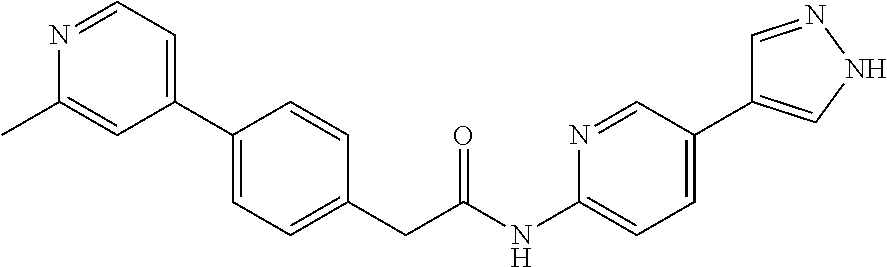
C1(C2=CC=C(CC(NC3=CC=C(C4=CNN=C4)C=N3)=O)C=C2)=CC=NC(C)=C1
